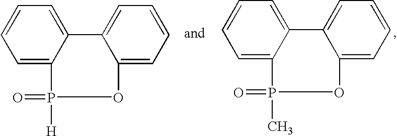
C1=CC=C2C(=C1)C1=CC=CC=C1OP2([H])=O.C1=CC=C2C(=C1)C1=CC=CC=C1OP2(C)=O
